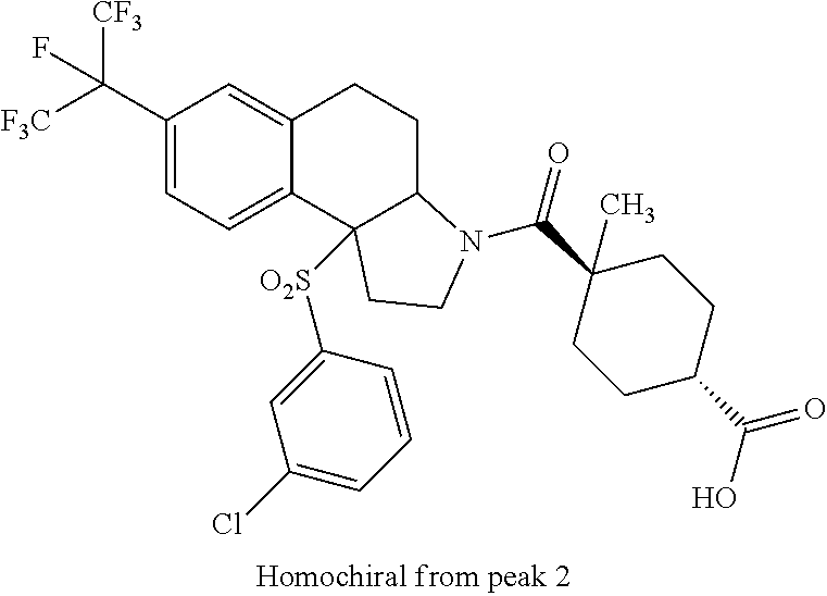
[F3C]C(C1=CC=C2C(=C1)CCC1C2([O2S]C2=CC(Cl)=CC=C2)CCN1C(C1(C)CCC(C(=O)O)CC1)=O)([CF3])F
